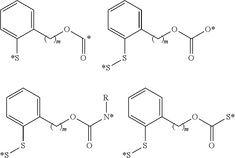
C1(COC=O)=CC=CC=C1[*S].C1(S[*S])=CC=CC=C1COC(=O)[O*].C1(S[*S])=CC=CC=C1COC(=O)[N*][R].C1(S[*S])=CC=CC=C1COC(=O)[S*]
